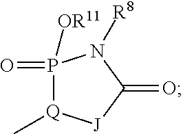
P1(=O)([OR11])[Q](C)[J]C(=O)N1[R8]
